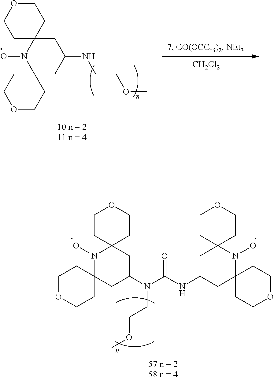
[CH2Cl2].C1C2(N(O)C3(CC1NCCOC)CCOCC3)CCOCC2.N1(O)C2(CC(N(C(NC3CC4(N(O)C5(C3)CCOCC5)CCOCC4)=O)CCOC)CC13CCOCC3)CCOCC2
